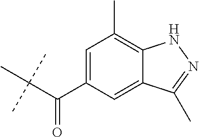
C1(C(C(C)(C)C)=O)=CC(C)=C2C(=C1)C(C)=NN2
